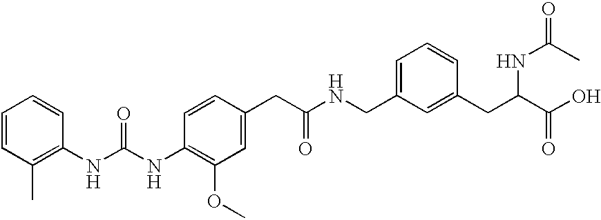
C1=CC(C)=C(NC(NC2=C(OC)C=C(CC(NCC3=CC=CC(CC(C(O)=O)NC(C)=O)=C3)=O)C=C2)=O)C=C1
